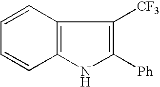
C1=CC2=C(C=C1)NC([Ph])=C2[CF3]
